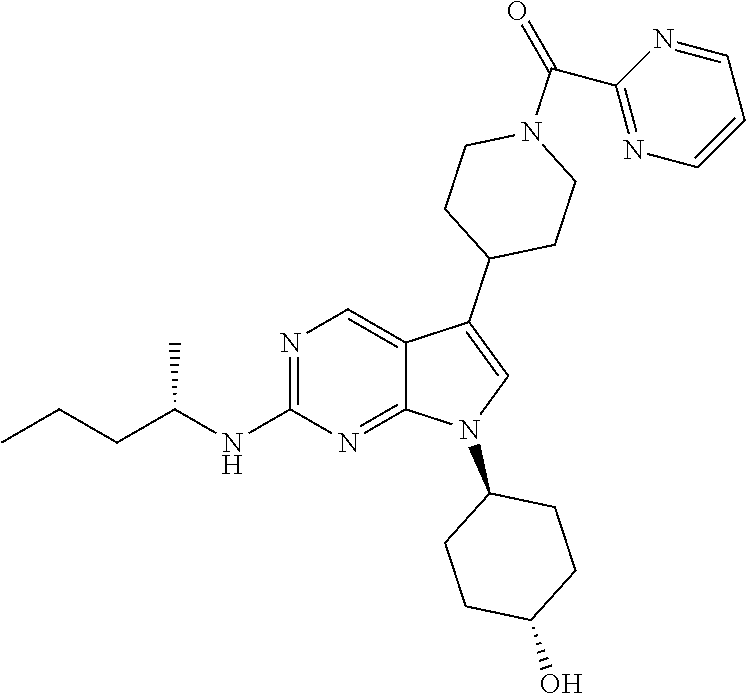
N1=C(NC(CCC)C)N=C2C(=C1)C(C1CCN(C(=O)C3=NC=CC=N3)CC1)=CN2C1CCC(O)CC1
